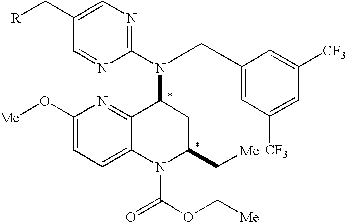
C(C1=CN=C(N(C2C3=NC(O[Me])=CC=C3N(C(OC[Me])=O)C(C[Me])C2)CC2=CC([CF3])=CC([CF3])=C2)N=C1)[R]
